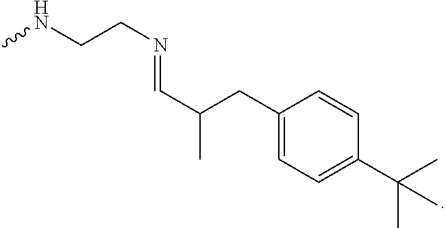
CNCCN=CC(C)CC1=CC=C(C(C)(C)C)C=C1
